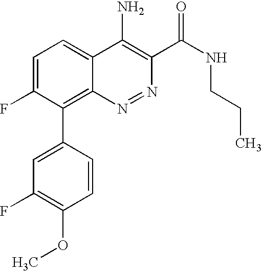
C1=C(F)C(C2=CC(F)=C(OC)C=C2)=C2C(=C1)C(N)=C(C(NCCC)=O)N=N2
